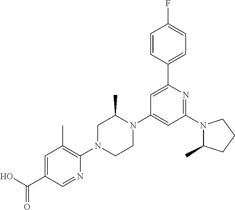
N1(C2=NC(C3=CC=C(F)C=C3)=CC(N3C(C)CN(C4=C(C)C=C(C(O)=O)C=N4)CC3)=C2)C(C)CCC1
